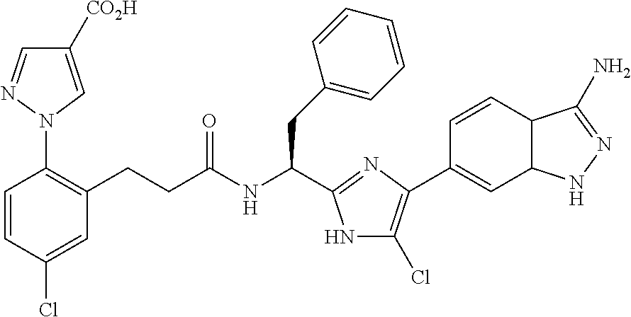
C1(Cl)=CC(CCC(NC(CC2=CC=CC=C2)C2=NC(C3=CC4C(C=C3)C(N)=NN4)=C(Cl)N2)=O)=C(N2C=C([CO2H])C=N2)C=C1
